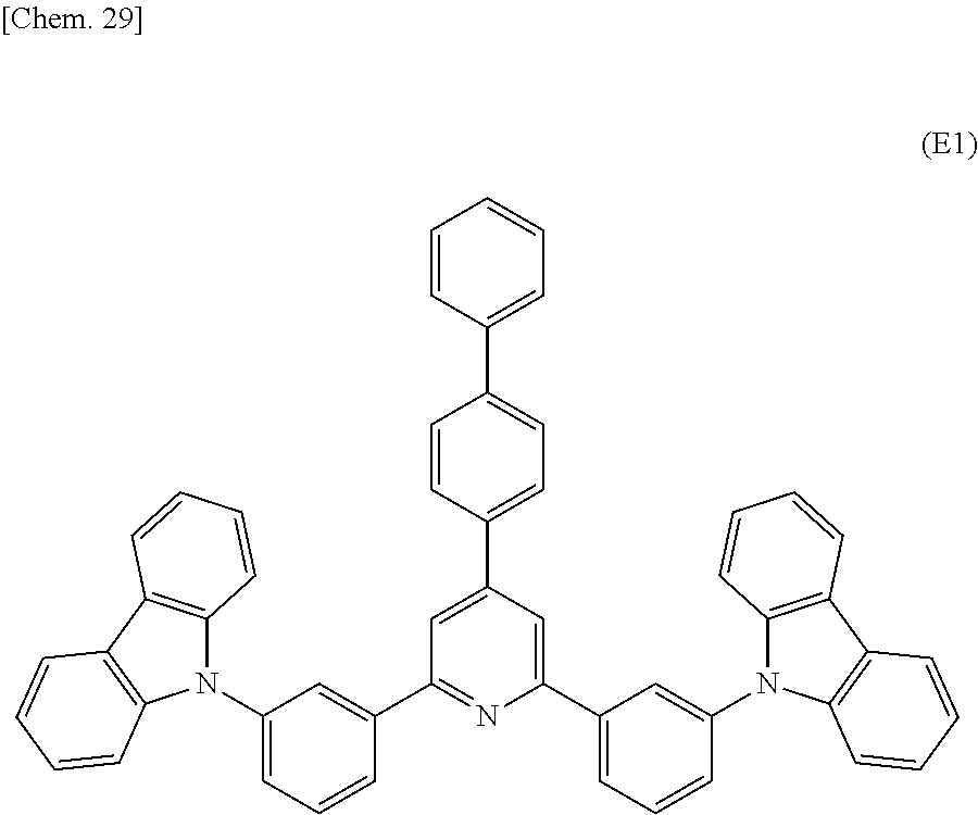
N1(C2=CC=CC(C3=NC(C4=CC=CC(N5C6=C(C7=C5C=CC=C7)C=CC=C6)=C4)=CC(C4=CC=C(C5=CC=CC=C5)C=C4)=C3)=C2)C2=C(C3=C1C=CC=C3)C=CC=C2
